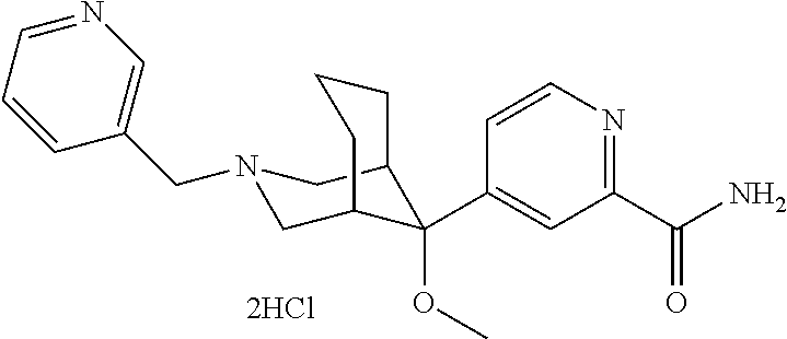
C1(C(N)=O)=NC=CC(C2(OC)C3CN(CC4=CN=CC=C4)CC2CCC3)=C1.[2HCl]
